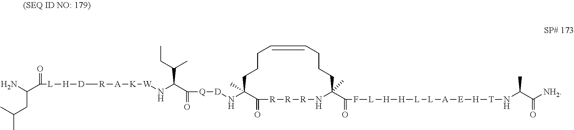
N(C1(C)C(=O)[R][R][R]NC(C(=O)F[L][H][H][L][L][A][E][H][T]NC(C([NH2])=O)C)(C)CCCC=CCCC1)[D][Q]C(=O)C(N[W][K][A][R][D][H][L]C(C(N)CC(C)C)=O)C(CC)C
